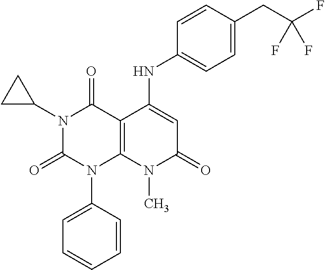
N1(C2CC2)C(=O)N(C2=CC=CC=C2)C2=C(C1=O)C(NC1=CC=C(CC(F)(F)F)C=C1)=CC(=O)N2C
